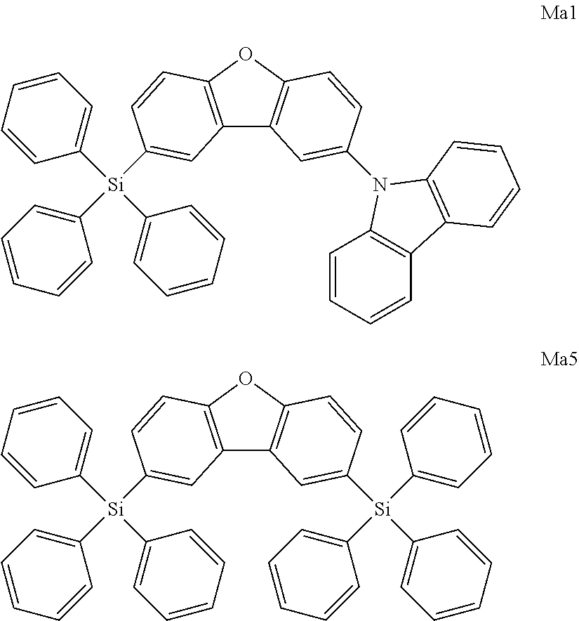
C12=C(OC3=C1C=C(N1C4=C(C=CC=C4)C4=C1C=CC=C4)C=C3)C=CC([Si](C1=CC=CC=C1)(C1=CC=CC=C1)C1=CC=CC=C1)=C2.C12=C(OC3=C1C=C([Si](C1=CC=CC=C1)(C1=CC=CC=C1)C1=CC=CC=C1)C=C3)C=CC([Si](C1=CC=CC=C1)(C1=CC=CC=C1)C1=CC=CC=C1)=C2
